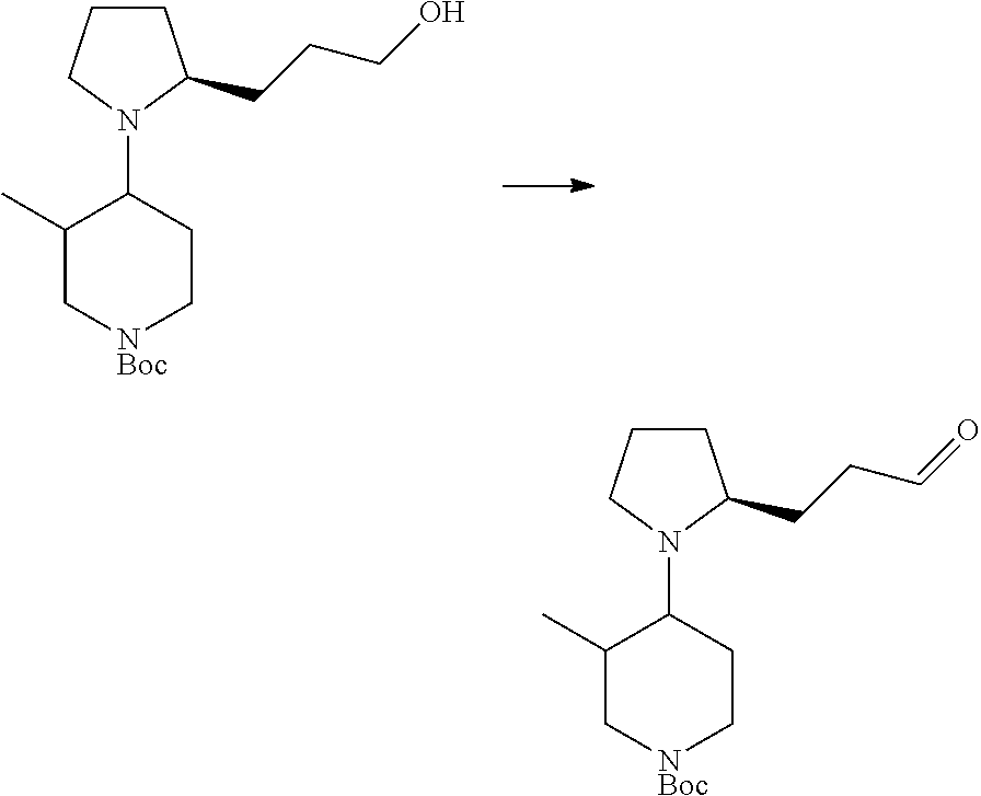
C1CCN(C2C(C)C[NBoc]CC2)C1CCCO.C1CCN(C2C(C)C[NBoc]CC2)C1CCC=O
